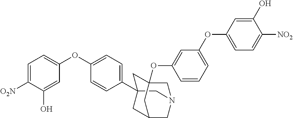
C1C2(C3=CC=C(OC4=CC=C([O2N])C(O)=C4)C=C3)CN3CC1(OC1=CC(OC4=CC=C([NO2])C(O)=C4)=CC=C1)CC(C2)C3
